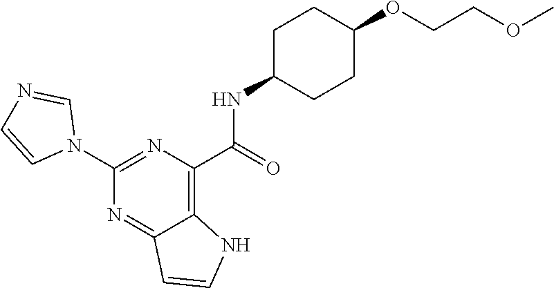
C1(NC(C2=C3C(=NC(N4C=NC=C4)=N2)C=CN3)=O)CCC(OCCOC)CC1
